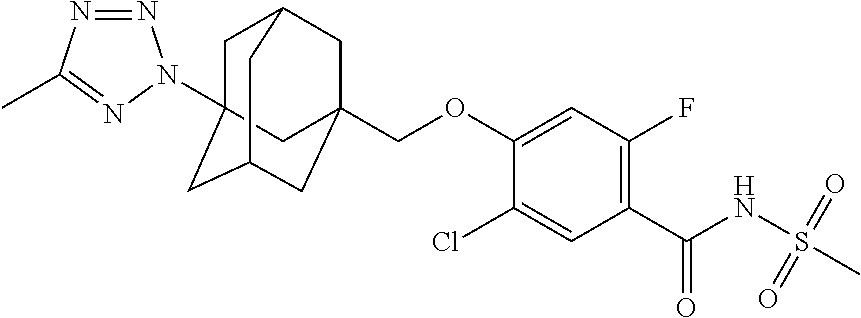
C1(Cl)=CC(C(NS(C)(=O)=O)=O)=C(F)C=C1OCC12CC3CC(N4N=NC(C)=N4)(CC(C1)C3)C2
